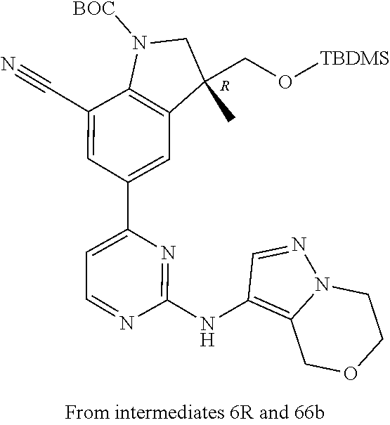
C1N([BOC])C2=C(C1(C)CO[TBDMS])C=C(C1=CC=NC(NC3=C4N(N=C3)CCOC4)=N1)C=C2C#N.[R]
